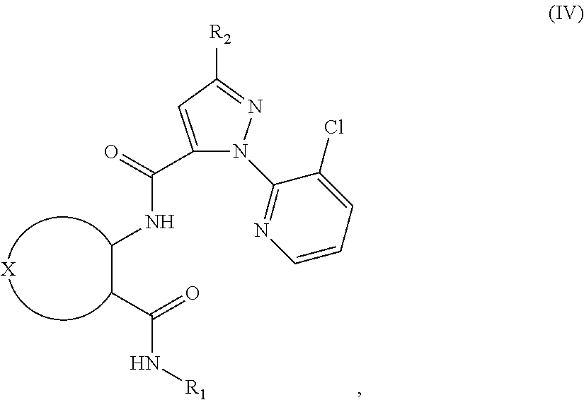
C(N[R1])(CCNC(C1=CC([R2])=NN1C1=NC=CC=C1Cl)=O)=O.[X]
